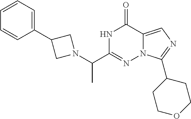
N1C(C(N2CC(C3=CC=CC=C3)C2)C)=NN2C(=CN=C2C2CCOCC2)C1=O
